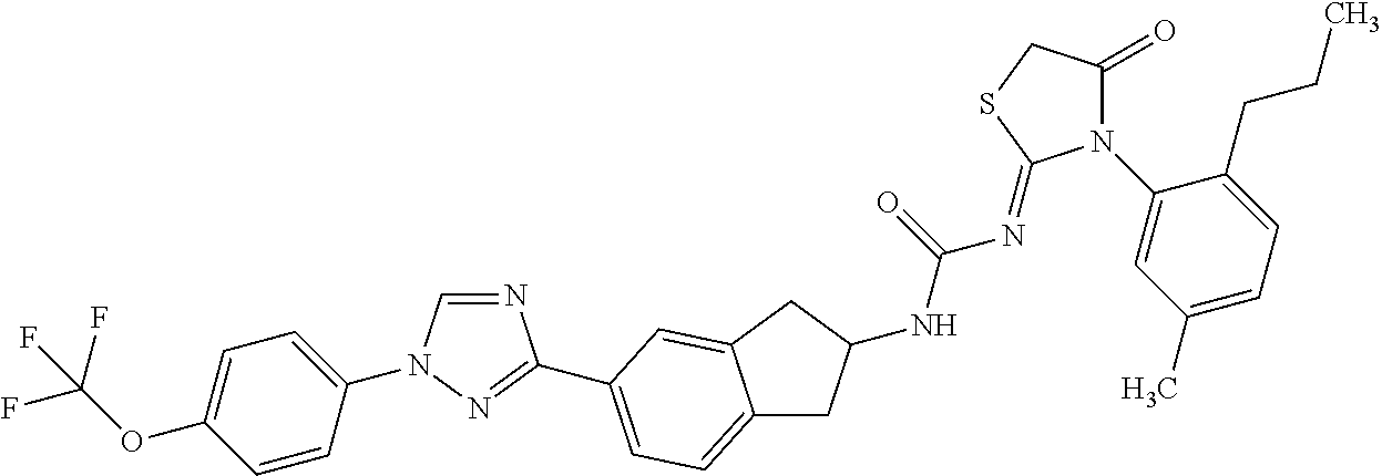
C1=CC(N2C=NC(C3=CC=C4CC(NC(=O)N=C5N(C6=CC(C)=CC=C6CCC)C(=O)CS5)CC4=C3)=N2)=CC=C1OC(F)(F)F
